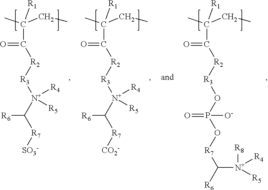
O=C(C(C)(CC)[R1])[R2][R3][N+]([R4])([R5])C([R7][SO3-])[R6].O=C(C(C)(CC)[R1])[R2][R3][N+]([R4])([R5])C([R7][CO2-])[R6].O=C(C(C)(CC)[R1])[R2][R3]OP(O[R7]C([R6])[N+]([R4])([R5])[R8])(=O)[O-]
